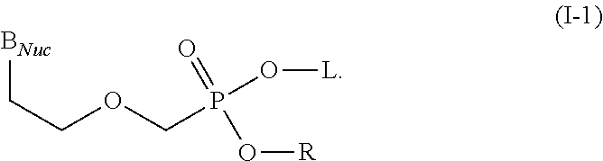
[BNuc]CCOCP(=O)(O[R])O[L]
